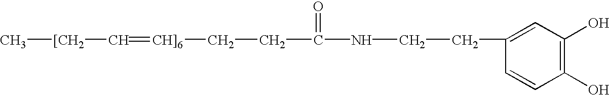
[CH]6](CCC(NCCC1=CC(O)=C(O)C=C1)=O)=C[[CH2]C
